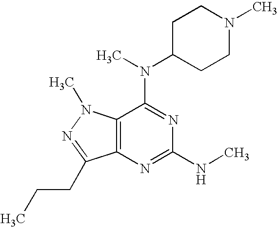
C12=C(N=C(NC)N=C1N(C1CCN(C)CC1)C)C(CCC)=NN2C
